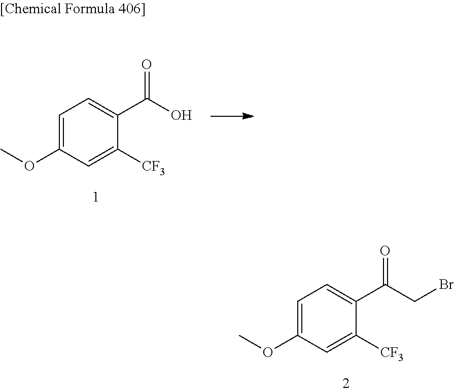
C1=C(OC)C=C([CF3])C(C(O)=O)=C1.C1=C(OC)C=C([CF3])C(C(CBr)=O)=C1
